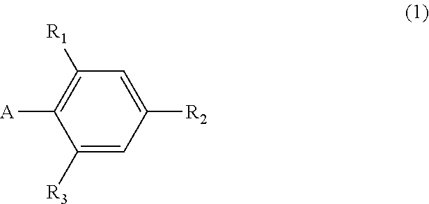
C1([R3])=CC([R2])=CC([R1])=C1[A]
